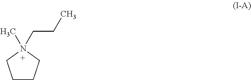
C1CCN(CCC)(C)C1
